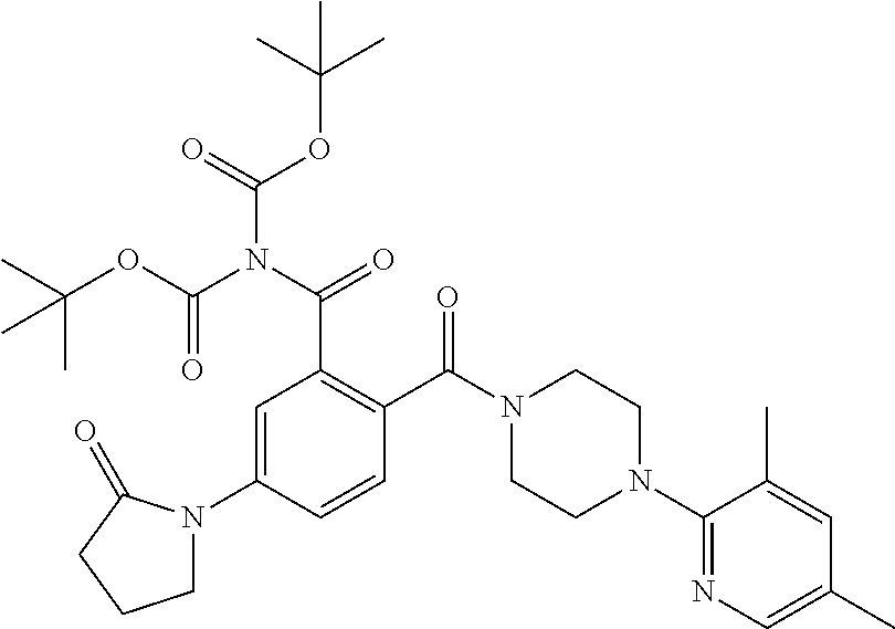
C1=C(N2CCCC2=O)C=CC(C(N2CCN(C3=NC=C(C)C=C3C)CC2)=O)=C1C(N(C(OC(C)(C)C)=O)C(OC(C)(C)C)=O)=O
